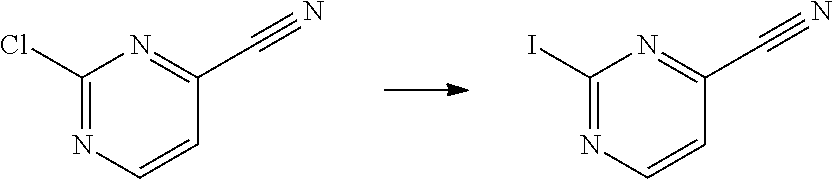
C1(Cl)=NC=CC(C#N)=N1.C1(I)=NC=CC(C#N)=N1
